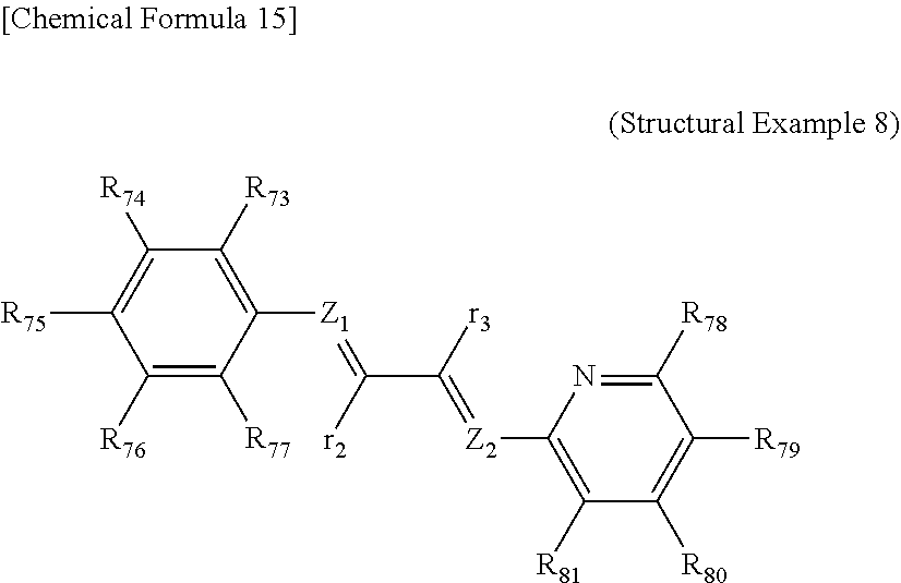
C1([R76])=C([R77])C([Z1]=C(C([r3])=[Z2]C2=C([R81])C([R80])=C([R79])C([R78])=N2)[r2])=C([R73])C([R74])=C1[R75]
